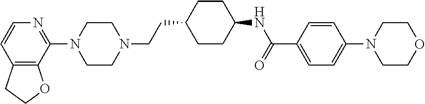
N1=C(N2CCN(CCC3CCC(NC(=O)C4=CC=C(N5CCOCC5)C=C4)CC3)CC2)C2=C(C=C1)CCO2
